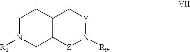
C12C([Z]N([R9])[Y]C1)CN([R1])CC2
